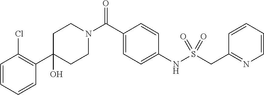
C1CN(C(C2=CC=C(NS(CC3=NC=CC=C3)(=O)=O)C=C2)=O)CCC1(O)C1=C(Cl)C=CC=C1
